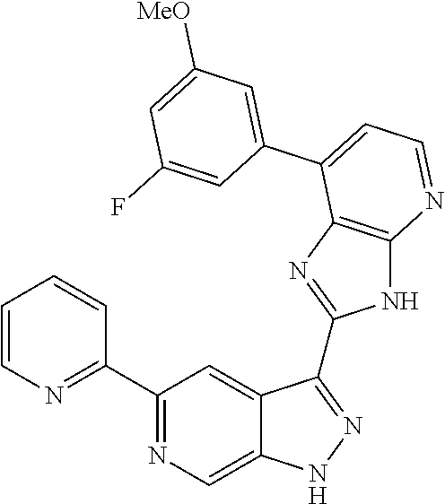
C1(C2=NC=C3C(=C2)C(C2=NC4=C(N2)N=CC=C4C2=CC([MeO])=CC(F)=C2)=NN3)=NC=CC=C1
